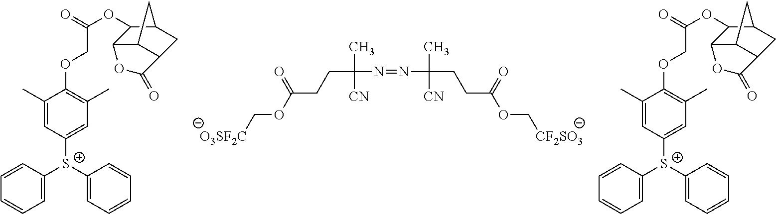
[O3SF2C]COC(CCC(N=NC(C)(CCC(OC[CF2SO3])=O)[CN])(C)[CN])=O.C1=CC([S+](C2=CC(C)=C(OCC(=O)OC3C4C5C(CC3C5)C(=O)O4)C(C)=C2)C2=CC=CC=C2)=CC=C1.C1=CC([S+](C2=CC(C)=C(OCC(=O)OC3C4C5C(CC3C5)C(=O)O4)C(C)=C2)C2=CC=CC=C2)=CC=C1
